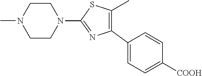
C1CN(C)CCN1C1=NC(C2=CC=C([COOH])C=C2)=C(C)S1
